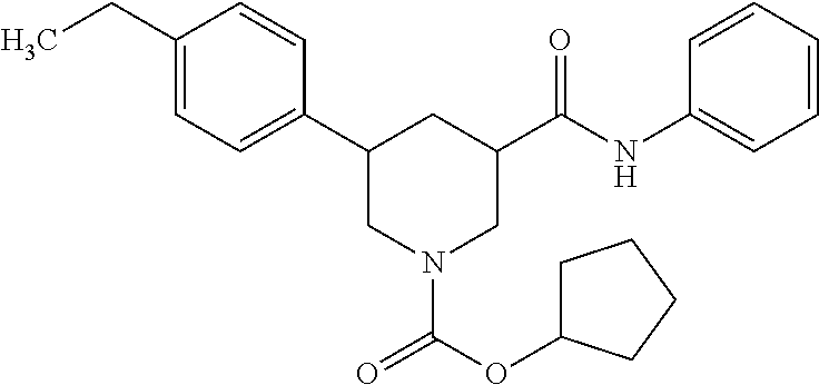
C1(CC)=CC=C(C2CN(C(OC3CCCC3)=O)CC(C(NC3=CC=CC=C3)=O)C2)C=C1
